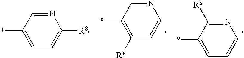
N1=CC(*)=CC=C1[R8].N1=CC(*)=C([R8])C=C1.N1=C([R8])C(*)=CC=C1
